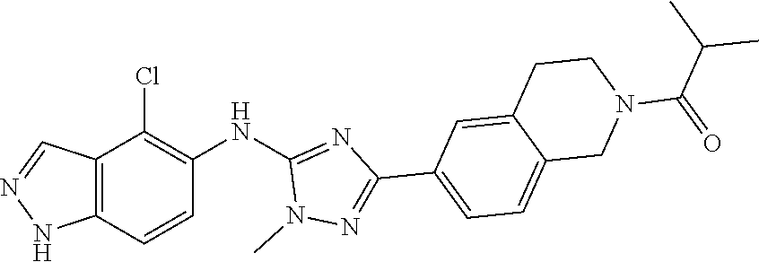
N1N=CC2=C1C=CC(NC1=NC(C3=CC=C4C(=C3)CCN(C(=O)C(C)C)C4)=NN1C)=C2Cl
